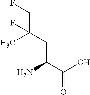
C(C(C)(F)CC(C(=O)O)N)F
